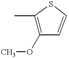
CC1=C(OC)C=CS1
